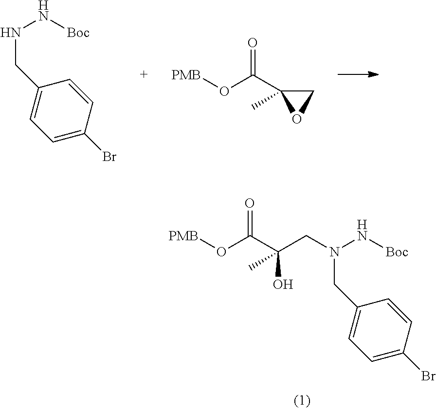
C1=C(Br)C=CC(CNN[Boc])=C1.C1C(C(O[PMB])=O)(C)O1.C1=C(Br)C=CC(CN(N[Boc])CC(C(O[PMB])=O)(O)C)=C1
